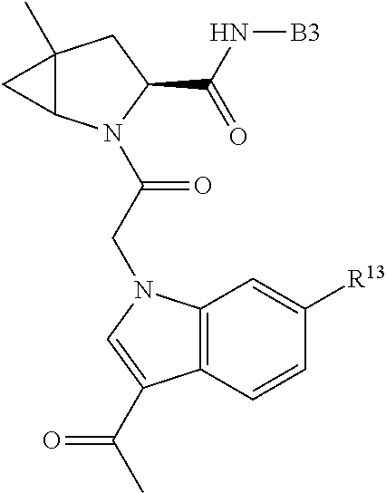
C12(C)C(N(C(CN3C4=C(C=CC([R13])=C4)C(C(C)=O)=C3)=O)C(C(N[B3])=O)C1)C2
